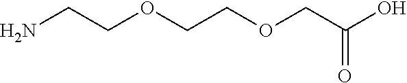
NCCOCCOCC(=O)O
